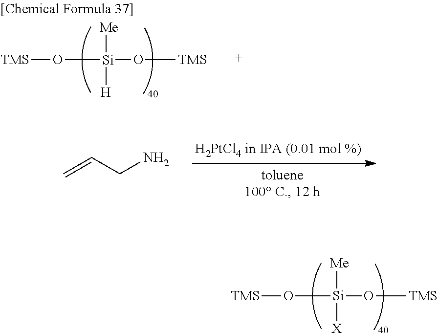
[Me][Si]([X])(O[TMS])O[TMS].[Me][Si]([H])(O[TMS])O[TMS].C=CCN
